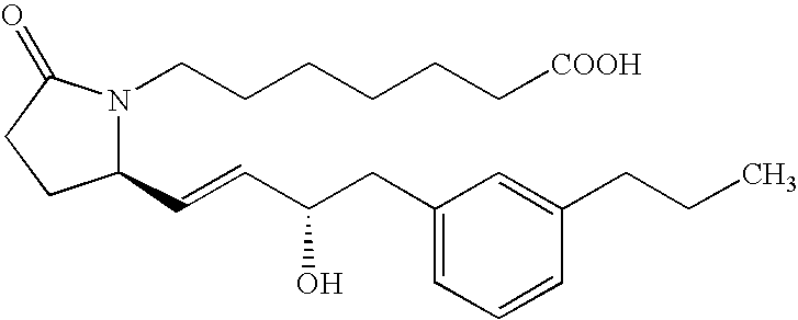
N1(CCCCCC[COOH])C(C=CC(CC2=CC=CC(CCC)=C2)O)CCC1=O
